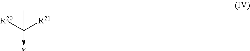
[R20]C([R21])(C)->*
